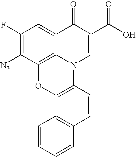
C1(F)=C([N3])C2=C3C(=C1)C(=O)C(C(O)=O)=CN3C1=C(O2)C2=C(C=C1)C=CC=C2
